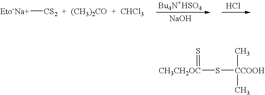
[NaOH].Cl.[Eto-Na+][CS2  +  (CH3)2CO  +  CHCl3].[CH3CH2OC](S[CCOOH](C)C)=S
